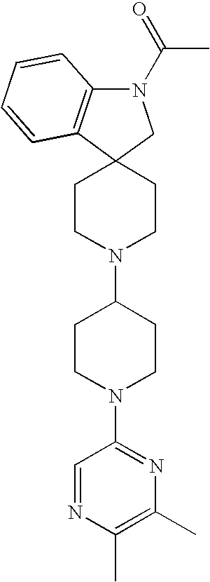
C12=C(N(C(C)=O)CC13CCN(C1CCN(C4=NC(C)=C(C)N=C4)CC1)CC3)C=CC=C2
